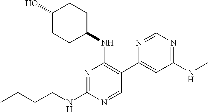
N1=C(NCCCC)N=CC(C2=CC(NC)=NC=N2)=C1NC1CCC(O)CC1
